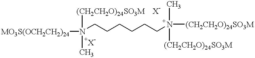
CN([(CH2CH2O)24SO3M])([(CH2CH2O)24SO3M])CCCCCCN([(CH2CH2O)24SO3M])([MO3S(OCH2CH2)24])C.[X-]
